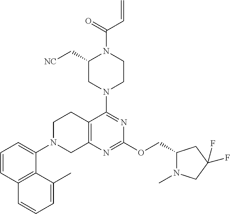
C1(C[NC])CN(C2=NC(OCC3N(C)CC(F)(F)C3)=NC3=C2CCN(C2=CC=CC4=C2C(C)=CC=C4)C3)CCN1C(=O)C=C
